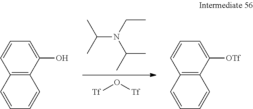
CC(C)N(CC)C(C)C.[Tf]O[Tf].C12=C(C(O)=CC=C1)C=CC=C2.C12=C(C([OTf])=CC=C1)C=CC=C2
